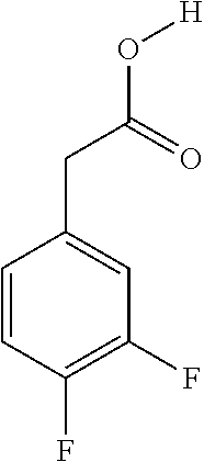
C1=CC(F)=C(F)C=C1CC(O[H])=O
